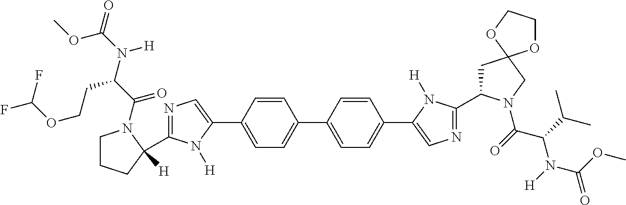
C1=C(C2=CN=C(C3([H])CCCN3C(=O)C(CCOC(F)F)N([H])C(OC)=O)N2[H])C=CC(C2=CC=C(C3=CN=C(C4CC5(CN4C(=O)C(C(C)C)N(C(OC)=O)[H])OCCO5)N3[H])C=C2)=C1
